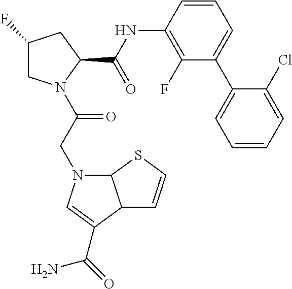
C1C(F)CC(C(NC2=C(F)C(C3=CC=CC=C3Cl)=CC=C2)=O)N1C(CN1C2C(C(C(=O)N)=C1)C=CS2)=O
